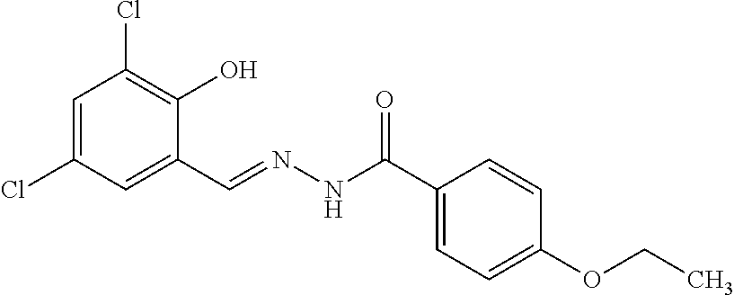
C1=C(Cl)C=C(C=NNC(C2=CC=C(OCC)C=C2)=O)C(O)=C1Cl
